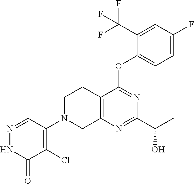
C12=C(N=C(C(C)O)N=C1OC1=CC=C(F)C=C1C(F)(F)F)CN(C1=C(Cl)C(=O)NN=C1)CC2
